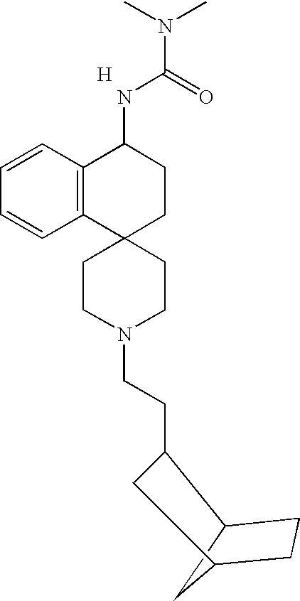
[H].C12=C(C=CC=C1)C(NC(N(C)C)=O)CCC21CCN(CCC2C3CCC(C3)C2)CC1
